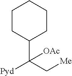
C1(C(C[Me])([Pyd])[OAc])CCCCC1
